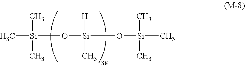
C[Si](O[Si](O[Si](C)(C)(C)C)([H])C)(C)C
